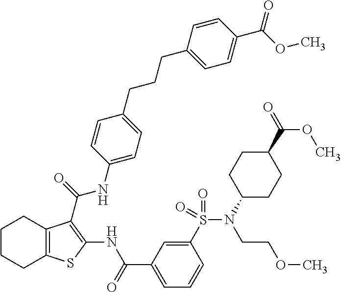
C1(S(N(C2CCC(C(=O)OC)CC2)CCOC)(=O)=O)=CC(C(=O)NC2=C(C(=O)NC3=CC=C(CCCC4=CC=C(C(OC)=O)C=C4)C=C3)C3=C(S2)CCCC3)=CC=C1
